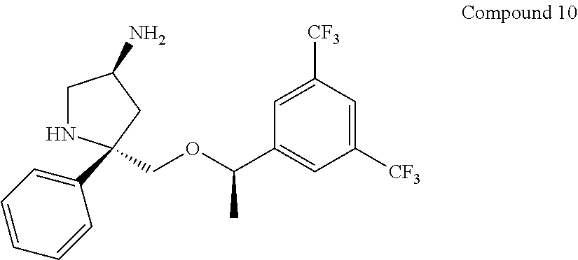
C1NC(C2=CC=CC=C2)(COC(C2=CC([CF3])=CC([CF3])=C2)C)CC1N
